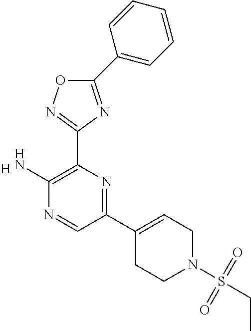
[H].C1(C2=CC=CC=C2)=NC(C2=C(N)N=CC(C3=CCN(S(CC)(=O)=O)CC3)=N2)=NO1
